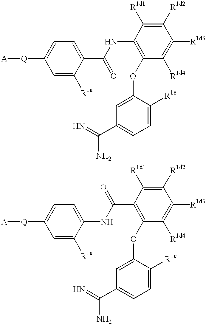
[A][Q]C1=CC=C(C(=O)NC2=C(OC3=CC(C(=N)N)=CC=C3[R1e])C([R1d4])=C([R1d3])C([R1d2])=C2[R1d1])C([R1a])=C1.[A][Q]C1=CC=C(NC(C2=C(OC3=CC(C(=N)N)=CC=C3[R1e])C([R1d4])=C([R1d3])C([R1d2])=C2[R1d1])=O)C([R1a])=C1
